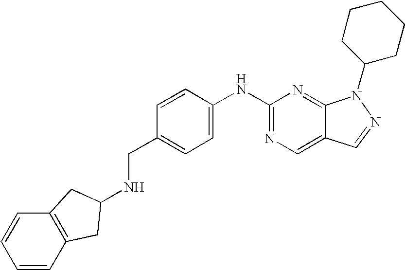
C1=C(NC2=NC=C3C(=N2)N(C2CCCCC2)N=C3)C=CC(CNC2CC3=C(C=CC=C3)C2)=C1
